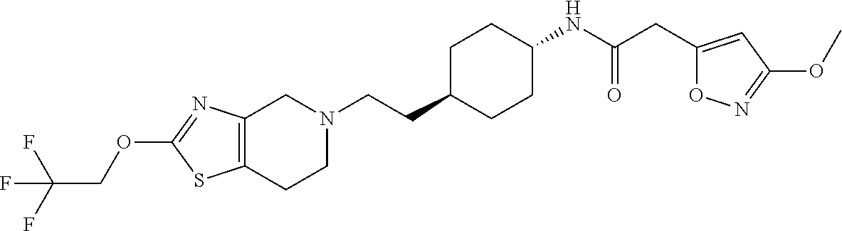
C12=C(CCN(CCC3CCC(NC(CC4=CC(OC)=NO4)=O)CC3)C1)SC(OCC(F)(F)F)=N2
